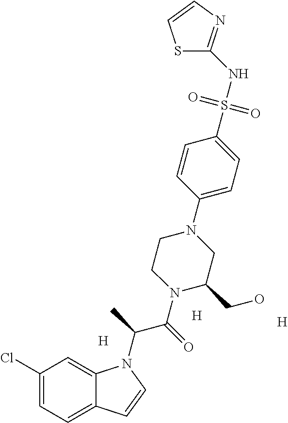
C1(Cl)=CC=C2C(=C1)N(C(C(N1C(CO)CN(C3=CC=C(S(NC4=NC=CS4)(=O)=O)C=C3)CC1)=O)C)C=C2.[H].[H].[H]
